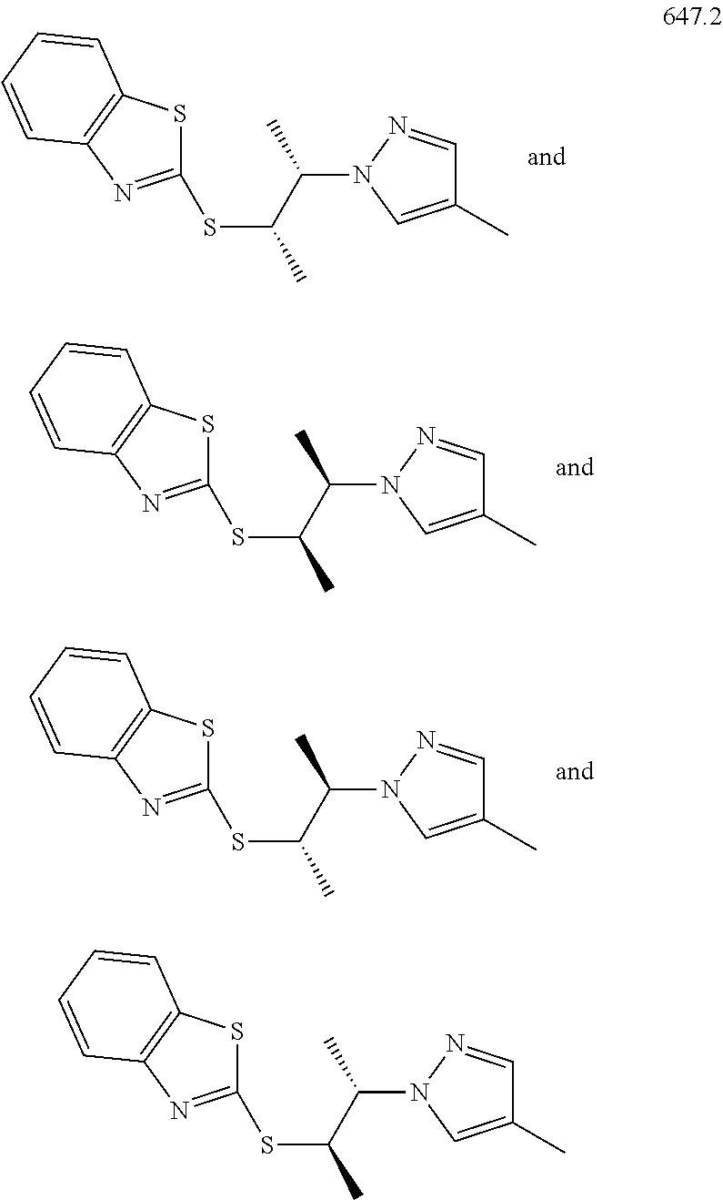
C1(SC(C(N2C=C(C)C=N2)C)C)=NC2=C(S1)C=CC=C2.C1(SC(C(N2C=C(C)C=N2)C)C)=NC2=C(S1)C=CC=C2.C1(SC(C(N2C=C(C)C=N2)C)C)=NC2=C(S1)C=CC=C2.C1(SC(C(N2C=C(C)C=N2)C)C)=NC2=C(S1)C=CC=C2
